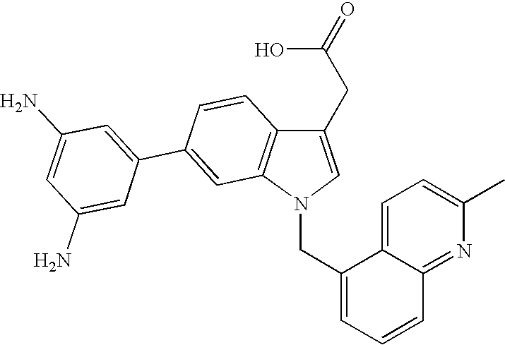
C(N1C=C(CC(=O)O)C2=C1C=C(C1=CC(N)=CC(N)=C1)C=C2)C1=CC=CC2=NC(C)=CC=C21
